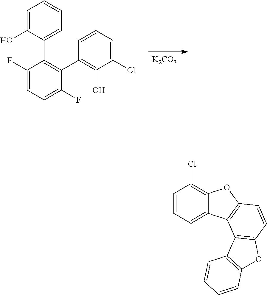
[K2CO3].C1(F)=CC=C(F)C(C2=C(O)C(Cl)=CC=C2)=C1C1=CC=CC=C1O.C1=CC=C2C(=C1Cl)OC1=C2C2=C(C=C1)OC1=C2C=CC=C1
